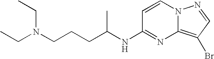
C1=CN2C(=C(Br)C=N2)N=C1NC(C)CCCN(CC)CC
